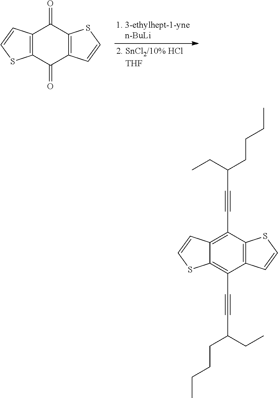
C12=C(C(=O)C3=C(C1=O)SC=C3)SC=C2.C12=C(C#CC(CCCC)CC)C3=C(C(C#CC(CCCC)CC)=C1SC=C2)C=CS3
